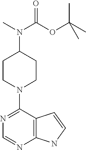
C1(N2CCC(N(C)C(OC(C)(C)C)=O)CC2)=NC=NC2=C1C=CN2
